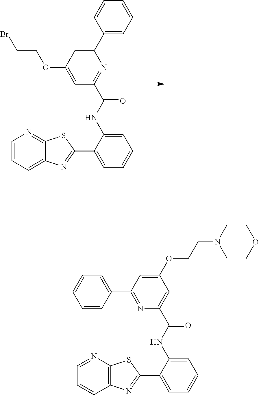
C1(C2=CC=CC=C2)=CC(OCCBr)=CC(C(NC2=CC=CC=C2C2=NC3=CC=CN=C3S2)=O)=N1.C1(OCCN(CCOC)C)=CC(C2=CC=CC=C2)=NC(C(NC2=CC=CC=C2C2=NC3=C(N=CC=C3)S2)=O)=C1
